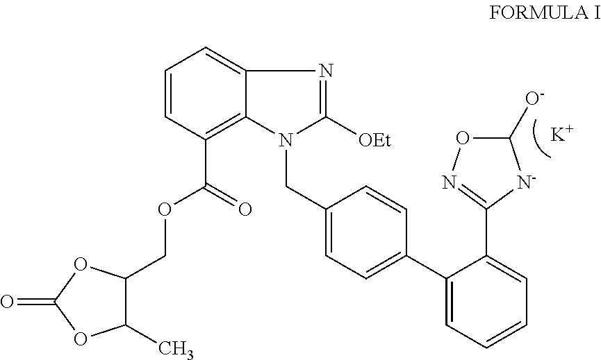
[K].C1(C)C(COC(C2=C3C(=CC=C2)N=C([OEt])N3CC2=CC=C(C3=CC=CC=C3C3=NOC([O-])[N-]3)C=C2)=O)OC(=O)O1
